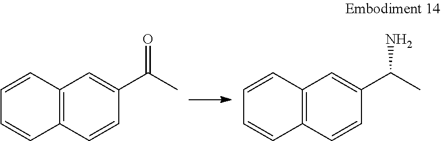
C12=C(C=CC(C(C)=O)=C1)C=CC=C2.C12=C(C=CC(C(C)N)=C1)C=CC=C2
